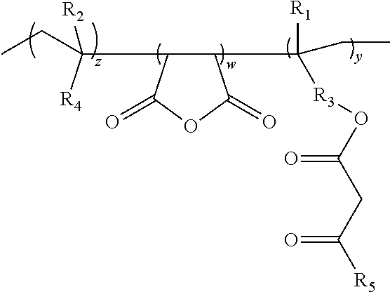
C(CC)([R4])(C1C(C([R1])([R3]OC(=O)CC([R5])=O)CC)C(=O)OC1=O)[R2]
